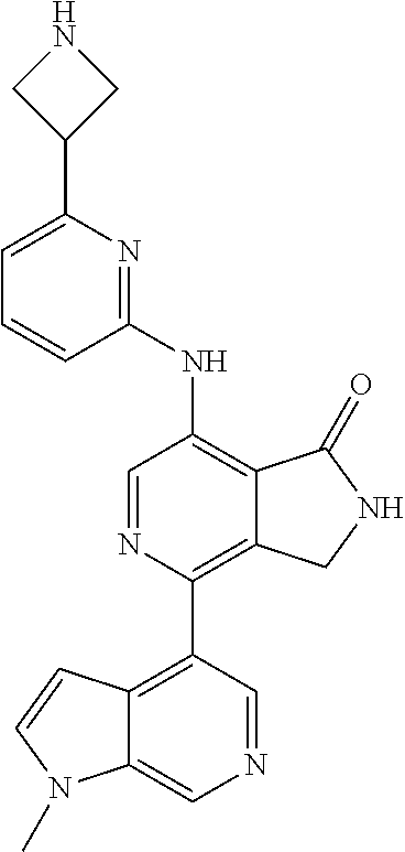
N1CC(C2=CC=CC(NC3=C4C(=C(C5=C6C(=CN=C5)N(C)C=C6)N=C3)CNC4=O)=N2)C1
